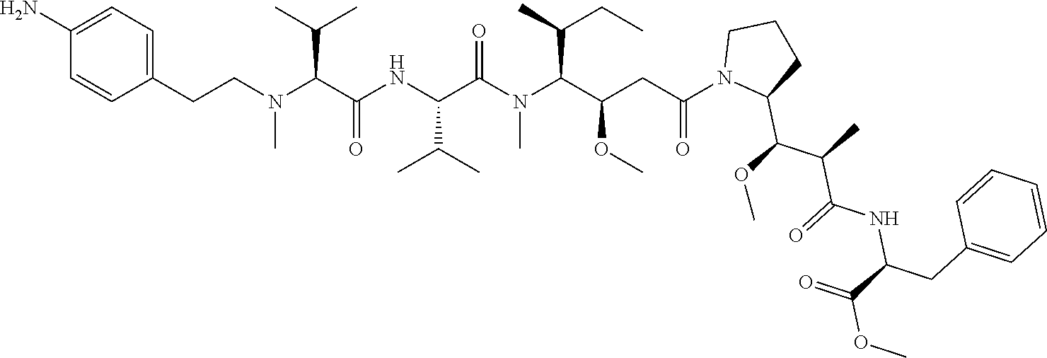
C(CN(C(C(NC(C(N(C(C(CC(N1C(C(OC)C(C)C(=O)NC(CC2=CC=CC=C2)C(=O)OC)CCC1)=O)OC)C(C)CC)C)=O)C(C)C)=O)C(C)C)C)C1=CC=C(N)C=C1
